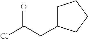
ClC(CC1CCCC1)=O
